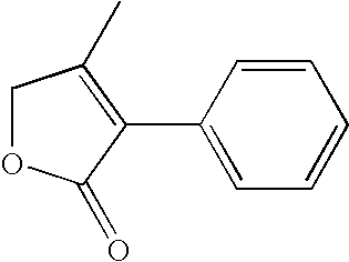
C1OC(=O)C(C2=CC=CC=C2)=C1C
